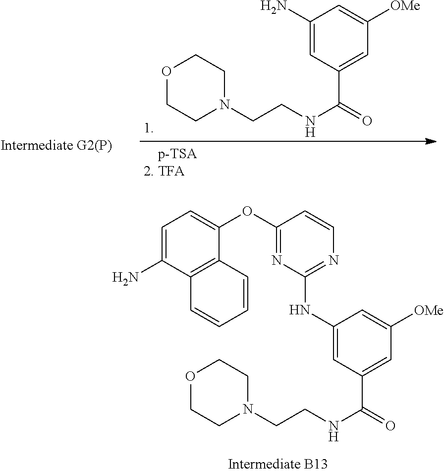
C1=C(N)C2=C(C(OC3=NC(NC4=CC(C(NCCN5CCOCC5)=O)=CC([OMe])=C4)=NC=C3)=C1)C=CC=C2.C1(N)=CC(C(=O)NCCN2CCOCC2)=CC([OMe])=C1
